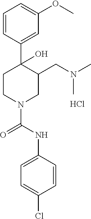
C1=C(NC(=O)N2CC(CN(C)C)C(C3=CC(OC)=CC=C3)(O)CC2)C=CC(Cl)=C1.Cl
